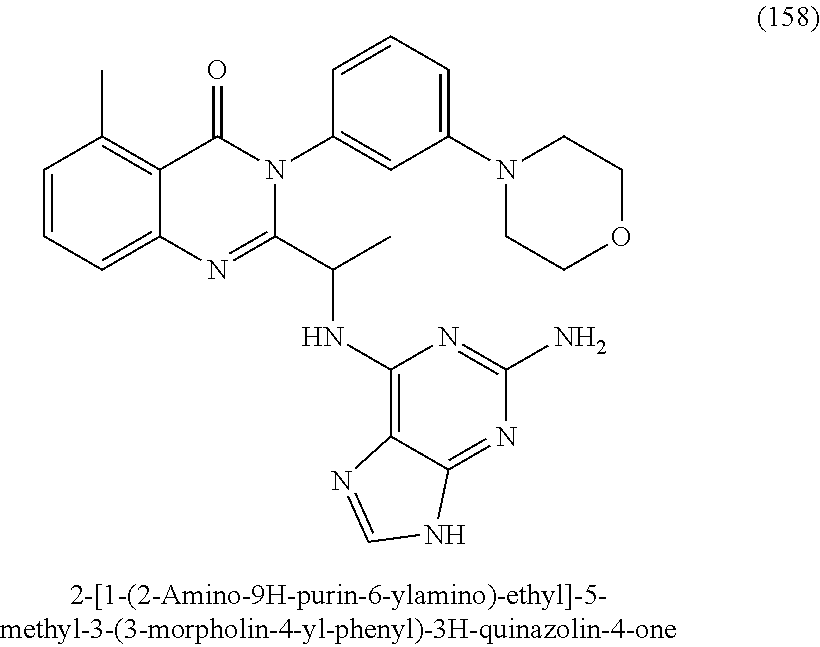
C1=CC=C2C(=C1C)C(=O)N(C1=CC(N3CCOCC3)=CC=C1)C(C(C)NC1=C3C(=NC(N)=N1)NC=N3)=N2
